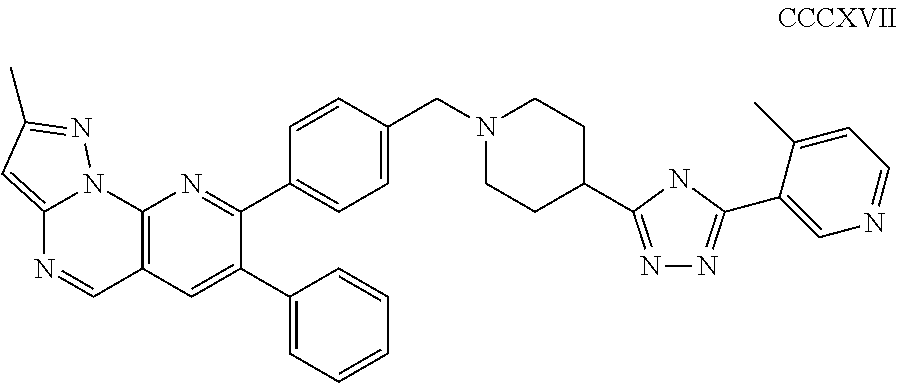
N1=C(C2CCN(CC3=CC=C(C4=NC5=C(C=C4C4=CC=CC=C4)C=NC4=CC(C)=NN54)C=C3)CC2)NC(C2=CN=CC=C2C)=N1
